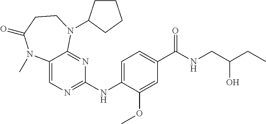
C1(NC2=NC=C3C(=N2)N(C2CCCC2)CCC(=O)N3C)=CC=C(C(NCC(CC)O)=O)C=C1OC
